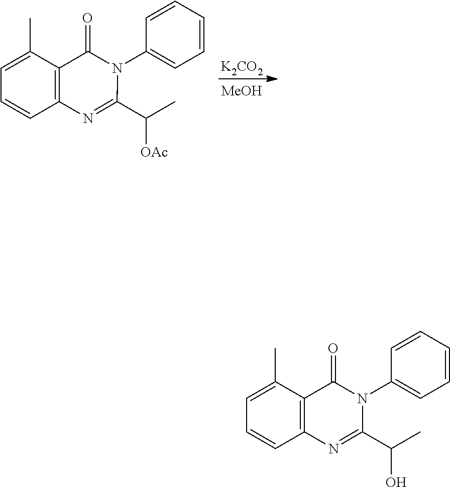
C12=C(C=CC=C1C)N=C(C(C)[OAc])N(C1=CC=CC=C1)C2=O.[K2CO2].[MeOH].C12=C(C=CC=C1C)N=C(C(C)O)N(C1=CC=CC=C1)C2=O
